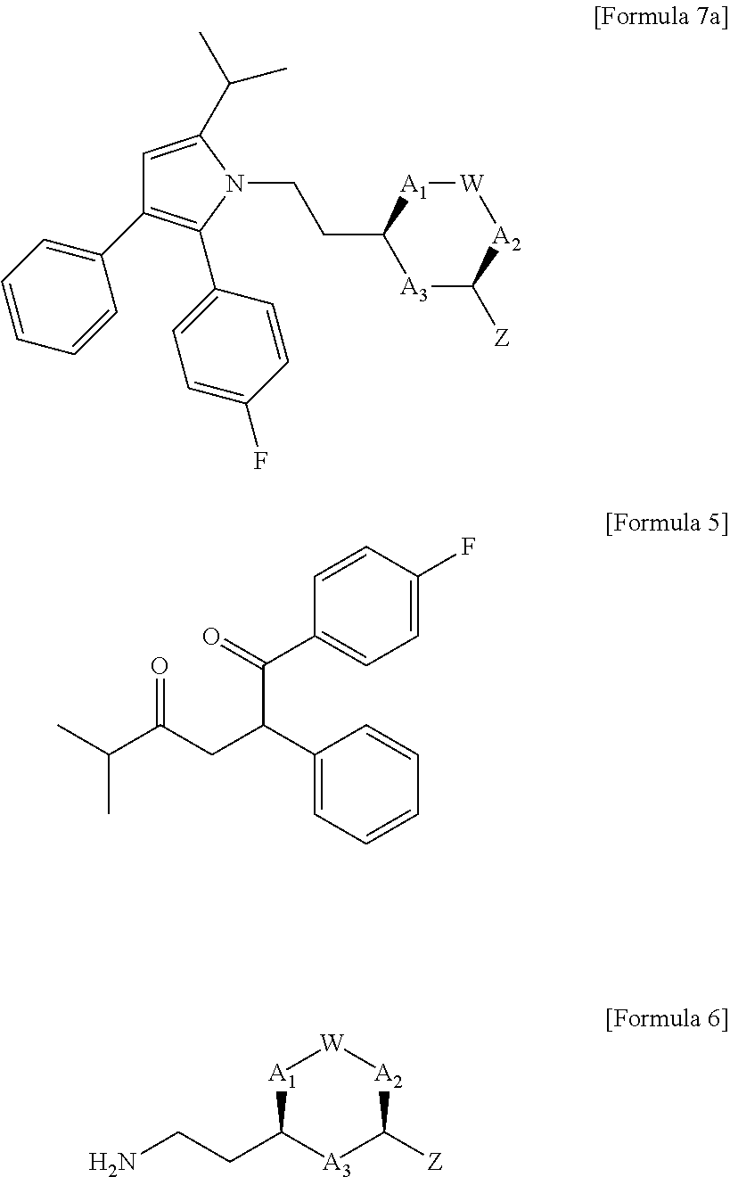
C1=CC=CC(C2=C(C3=CC=C(F)C=C3)N(CCC3[A3]C([Z])[A2][W][A1]3)C(C(C)C)=C2)=C1.C1=C(F)C=CC(C(C(CC(C(C)C)=O)C2=CC=CC=C2)=O)=C1.[A1]1C(CCN)[A3]C([Z])[A2][W]1
